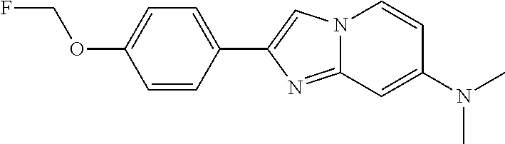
C1(C2=CN3C(=N2)C=C(N(C)C)C=C3)=CC=C(OCF)C=C1
